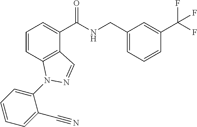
C1=CC2=C(C(C(NCC3=CC=CC(C(F)(F)F)=C3)=O)=C1)C=NN2C1=CC=CC=C1C#N
